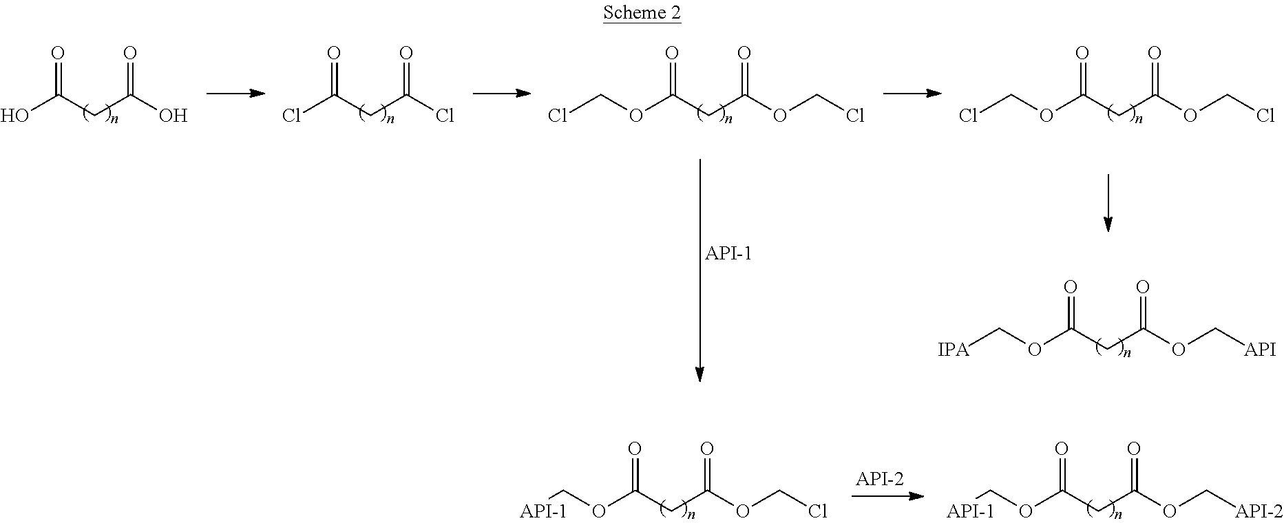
OC(CC(O)=O)=O.ClC(CC(Cl)=O)=O.O(C(CC(OCCl)=O)=O)CCl.O(C(CC(OCCl)=O)=O)CCl.O(C(CC(OC[API])=O)=O)C[IPA].O(C(CC(OCCl)=O)=O)C[API-1].O(C(CC(OC[API-2])=O)=O)C[API-1]
